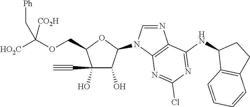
C(C1C(O)(C#C)C(O)C(N2C=NC3=C2N=C(Cl)N=C3NC2C3=C(CC2)C=CC=C3)O1)OC([HO2C])([CO2H])C[Ph]
